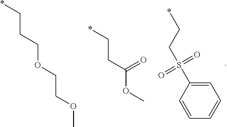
*CCCOCCOC.C1=C(S(CC*)(=O)=O)C=CC=C1.*CCC(OC)=O
